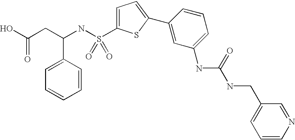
OC(CC(NS(=O)(=O)C1=CC=C(C2=CC(NC(NCC3=CC=CN=C3)=O)=CC=C2)S1)C1=CC=CC=C1)=O
